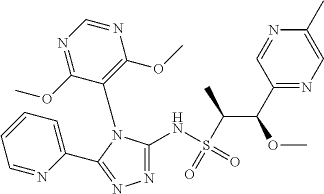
N1=C(NS(=O)(=O)C(C(C2=NC=C(C)N=C2)OC)C)N(C2=C(OC)N=CN=C2OC)C(C2=CC=CC=N2)=N1
